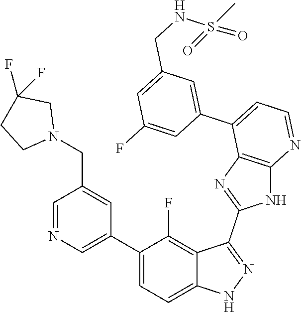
C1=NC=C(C2=CC=C3C(=C2F)C(C2=NC4=C(N2)N=CC=C4C2=CC(CNS(=O)(C)=O)=CC(F)=C2)=NN3)C=C1CN1CC(F)(F)CC1
